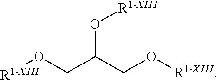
[R1-XIII]OCC(CO[R1-XIII])O[R1-XIII]
